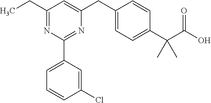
C1(CC)=NC(C2=CC=CC(Cl)=C2)=NC(CC2=CC=C(C(C(O)=O)(C)C)C=C2)=C1
